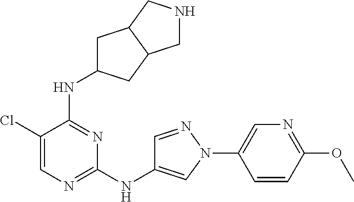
C1(NC2=CN(C3=CN=C(OC)C=C3)N=C2)=NC=C(Cl)C(NC2CC3C(C2)CNC3)=N1
